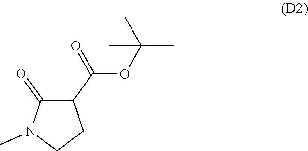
CN1CCC(C(OC(C)(C)C)=O)C1=O
